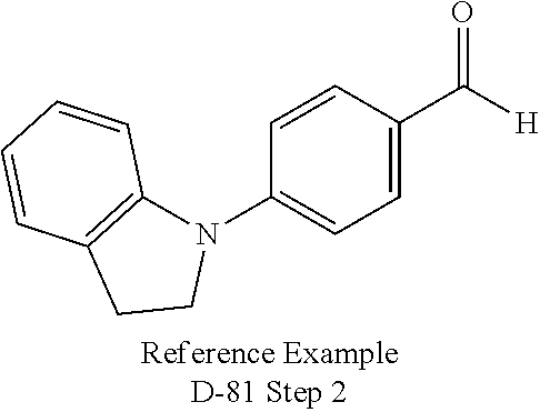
C1=CC(N2C3=C(CC2)C=CC=C3)=CC=C1C([H])=O
